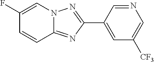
C1(C2=CC([CF3])=CN=C2)=NN2C(=N1)C=CC(F)=C2
